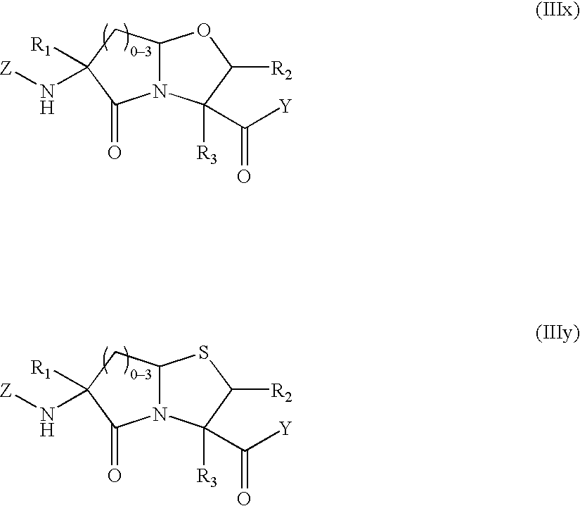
N12C(CC(N[Z])([R1])C1=O)OC([R2])C2(C([Y])=O)[R3].N12C(CC(N[Z])([R1])C1=O)SC([R2])C2(C([Y])=O)[R3]
